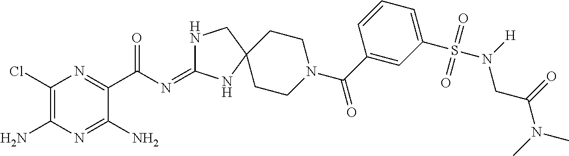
C1(Cl)=C(N)N=C(N)C(C(=O)N=C2NCC3(N2)CCN(C(=O)C2=CC(S(N(CC(=O)N(C)C)[H])(=O)=O)=CC=C2)CC3)=N1
